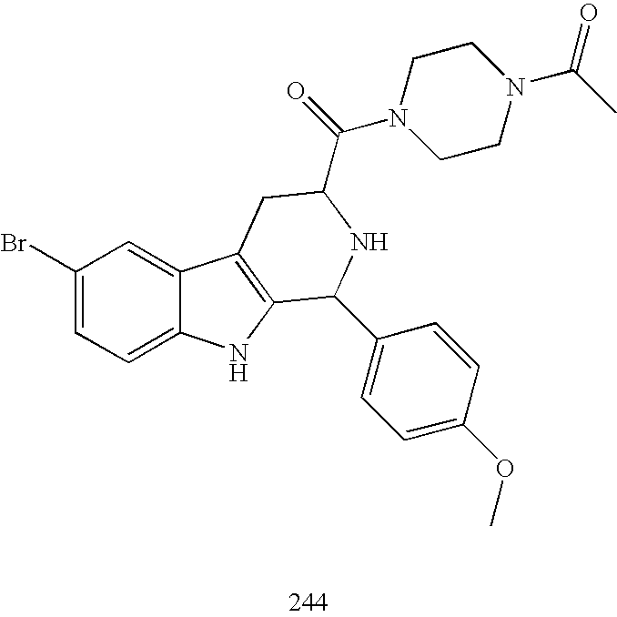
C1(Br)=CC=C2C(=C1)C1=C(N2)C(C2=CC=C(OC)C=C2)NC(C(=O)N2CCN(C(C)=O)CC2)C1
